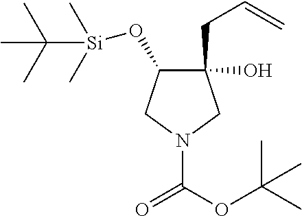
C1(CC=C)(O)C(O[Si](C(C)(C)C)(C)C)CN(C(OC(C)(C)C)=O)C1
